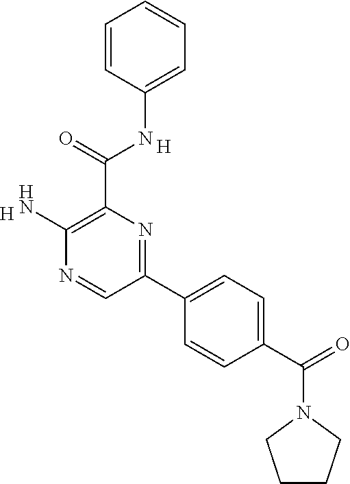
C1=C(NC(C2=C(N)N=CC(C3=CC=C(C(=O)N4CCCC4)C=C3)=N2)=O)C=CC=C1.[H].[H]
